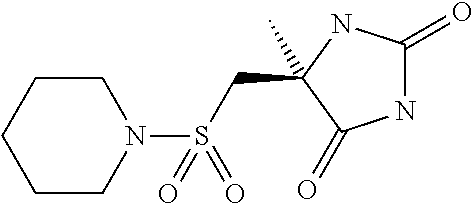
N1C(=O)NC(CS(N2CCCCC2)(=O)=O)(C)C1=O
